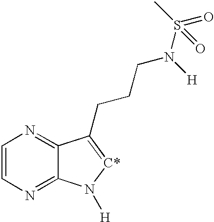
C1=CN=C2C(=N1)C(CCCN(S(=O)(C)=O)[H])=[C*]N2[H]
